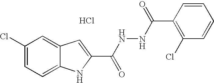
C1(Cl)=CC=C2C(=C1)C=C(C(NNC(C1=C(Cl)C=CC=C1)=O)=O)N2.Cl
